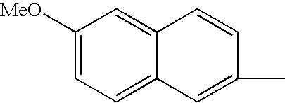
C1([MeO])=CC=C2C(=C1)C=CC(C)=C2
